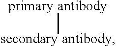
[primary antibody][secondary antibody]
